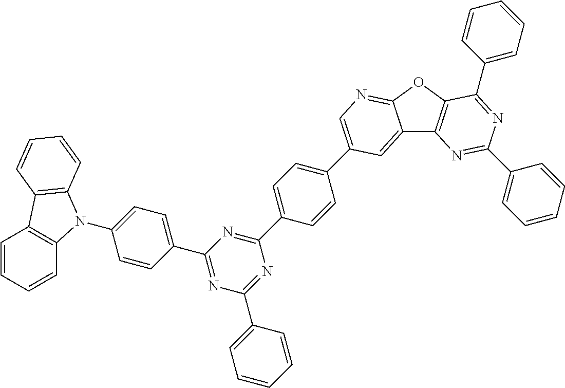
C1(N2C3=C(C=CC=C3)C3=C2C=CC=C3)=CC=C(C2=NC(C3=CC=CC=C3)=NC(C3=CC=C(C4=CN=C5C(=C4)C4=C(O5)C(C5=CC=CC=C5)=NC(C5=CC=CC=C5)=N4)C=C3)=N2)C=C1
